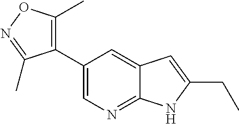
C1(C2=CN=C3C(=C2)C=C(CC)N3)=C(C)ON=C1C
